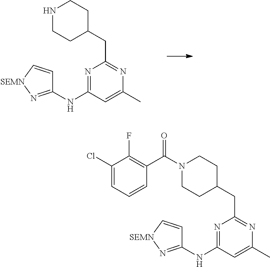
C1(NC2=NC(CC3CCN(C(C4=C(F)C(Cl)=CC=C4)=O)CC3)=NC(C)=C2)=N[SEMN]C=C1.C1(NC2=NC(CC3CCNCC3)=NC(C)=C2)=N[SEMN]C=C1
